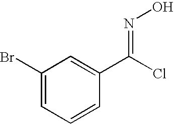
C1(Br)=CC=CC(C(Cl)=NO)=C1
